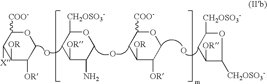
C1([OR])C(N)COC([CH2OSO3-])C1.O.O.C1([OR])C([OR])COC([COO-])C1.O1C([CH2OSO3-])CC([OR])C1[CH2OSO3-].O.C1OC([COO-])C([X])C([OR])C1[OR]
